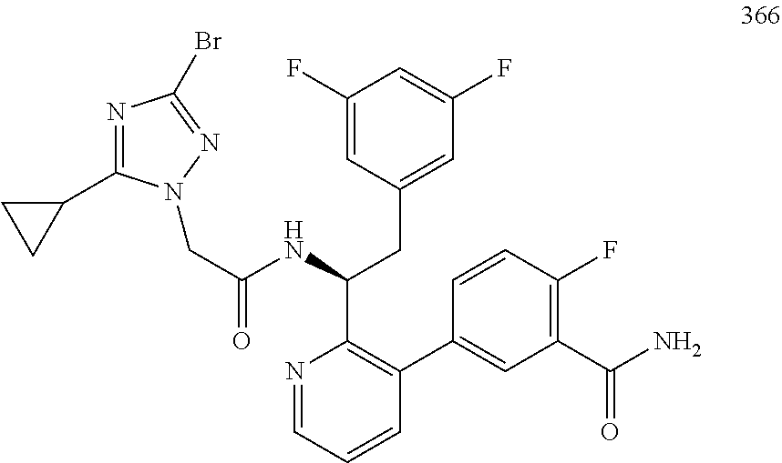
C1(C2CC2)=NC(Br)=NN1CC(NC(C1=C(C2=CC(C(N)=O)=C(F)C=C2)C=CC=N1)CC1=CC(F)=CC(F)=C1)=O
